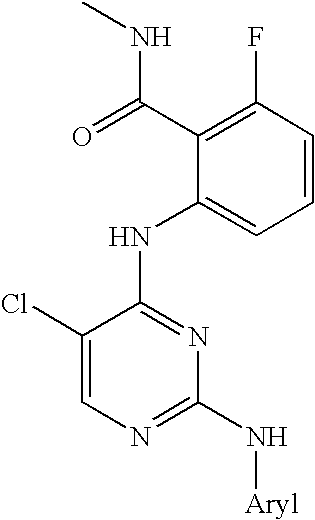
C1(Cl)=CN=C(N[Aryl])N=C1NC1=CC=CC(F)=C1C(=O)NC
